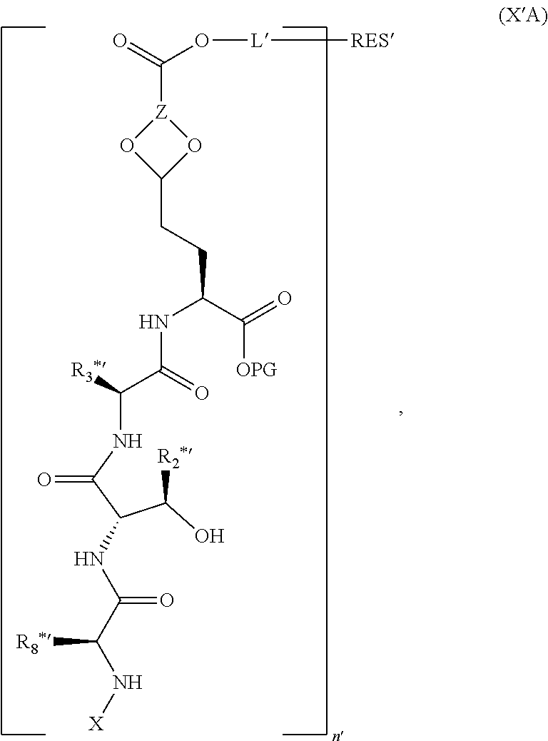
O=C(O[L][RES])[Z]1OC(CCC(NC(C([R3*])NC(C(C(O)[R2*])NC(C(N[X])[R8*])=O)=O)=O)C(=O)[OPG])O1
